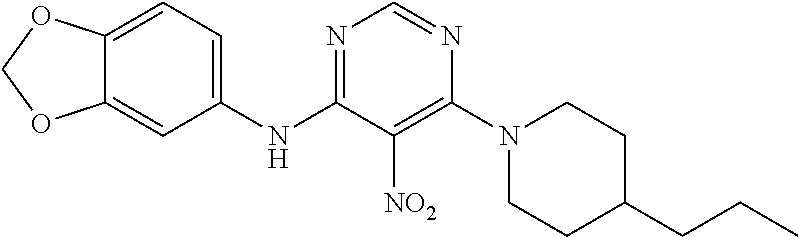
N1=C(NC2=CC=C3C(=C2)OCO3)C([NO2])=C(N2CCC(CCC)CC2)N=C1
